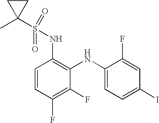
C1(S(=O)(=O)NC2=C(NC3=CC=C(I)C=C3F)C(F)=C(F)C=C2)(C)CC1
